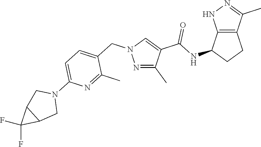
N1=C(C)C(C(NC2CCC3=C2NN=C3C)=O)=CN1CC1=CC=C(N2CC3C(C2)C3(F)F)N=C1C
